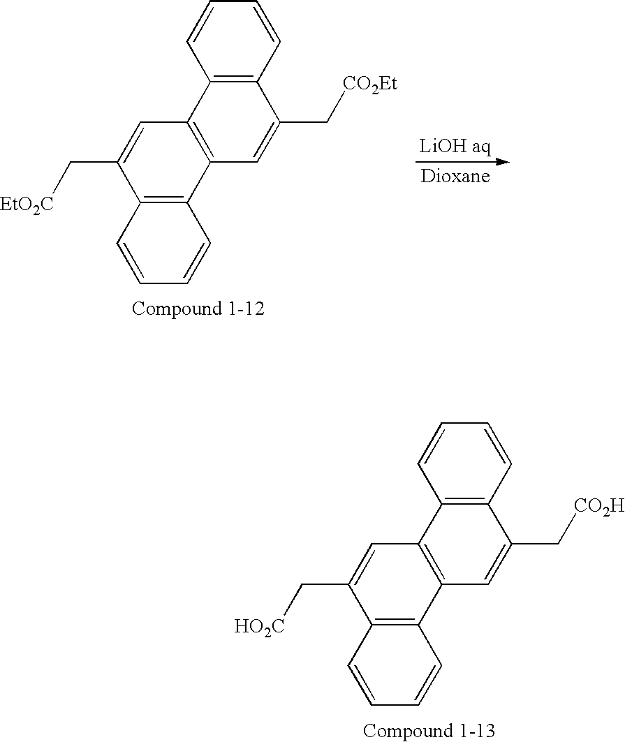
C1=CC2=C(C=C1)C1=C(C=C2C[CO2H])C2=C(C(C[HO2C])=C1)C=CC=C2.C1=CC2=C(C=C1)C1=C(C=C2C[CO2Et])C2=C(C(C[EtO2C])=C1)C=CC=C2
